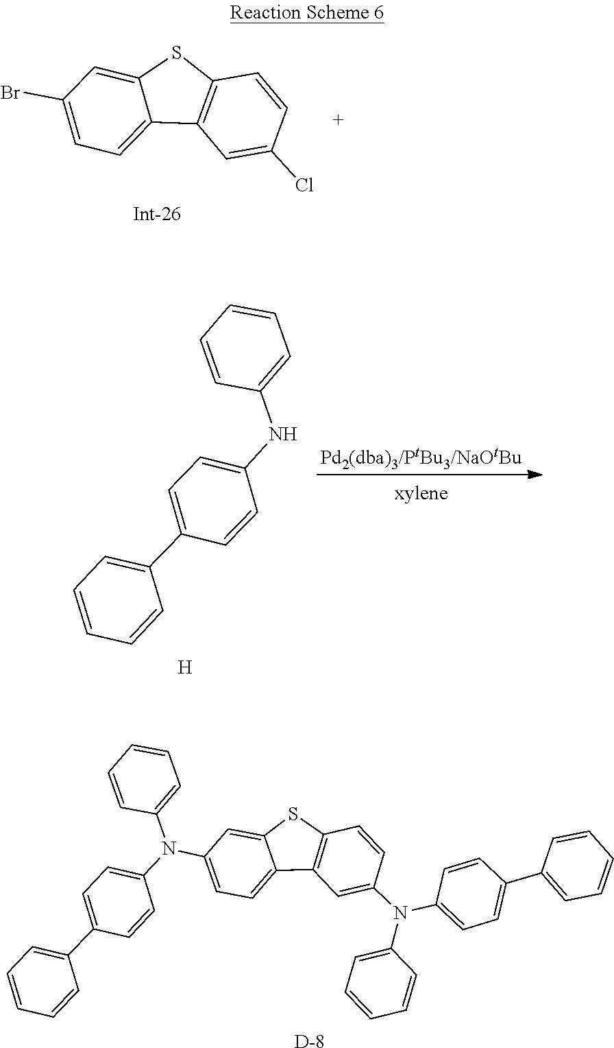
C12=C(SC3=CC(Br)=CC=C13)C=CC(Cl)=C2.C1=CC(C2=CC=CC=C2)=CC=C1NC1=CC=CC=C1.[H].[D].C1=C(C2=CC=C(N(C3=CC=CC=C3)C3=CC=C4C5=C(SC4=C3)C=CC(N(C3=CC=C(C4=CC=CC=C4)C=C3)C3=CC=CC=C3)=C5)C=C2)C=CC=C1
